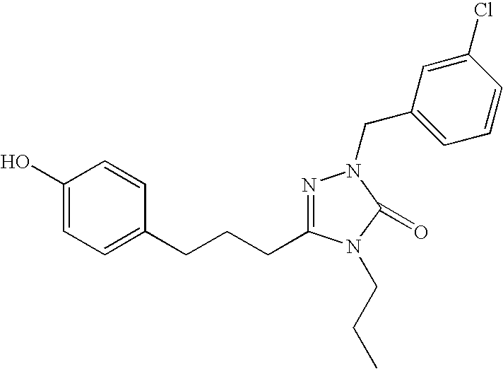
C1(O)=CC=C(CCCC2=NN(CC3=CC=CC(Cl)=C3)C(=O)N2CCC)C=C1
